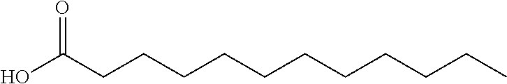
O=C(CCCCCCCCCCC)O
